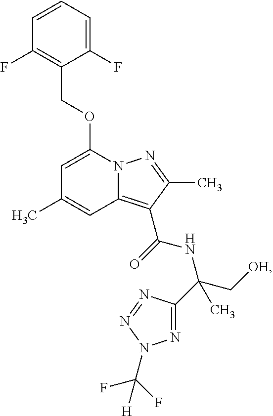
C1=CC=C(F)C(COC2=CC(C)=CC3=C(C(=O)NC(C[OH])(C4=NN(C(F)(F)[H])N=N4)C)C(C)=NN23)=C1F
